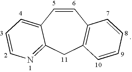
C1=CC2=CC=CN=C2CC2=C1C=CC=C2
